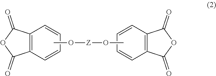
C12=C(C=CC=C1)C(=O)OC2=O.CO[Z]OC.O1C(=O)C2=C(C=CC=C2)C1=O
